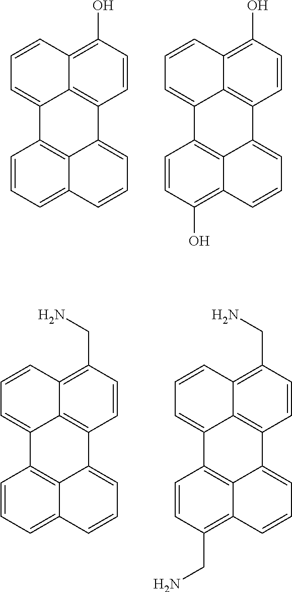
C1=CC=C2C3=C1C1=CC=CC4=C(O)C=CC(=C14)C3=CC=C2.C1=CC(O)=C2C3=C1C1=CC=CC4=C(O)C=CC(=C14)C3=CC=C2.C1=CC=C2C3=C1C1=CC=CC4=C(CN)C=CC(=C14)C3=CC=C2.C1=CC(CN)=C2C3=C1C1=CC=CC4=C(CN)C=CC(=C14)C3=CC=C2
